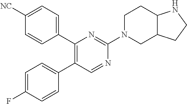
C1(C2=CC=C(F)C=C2)=C(C2=CC=C([NC])C=C2)N=C(N2CC3C(CC2)NCC3)N=C1
